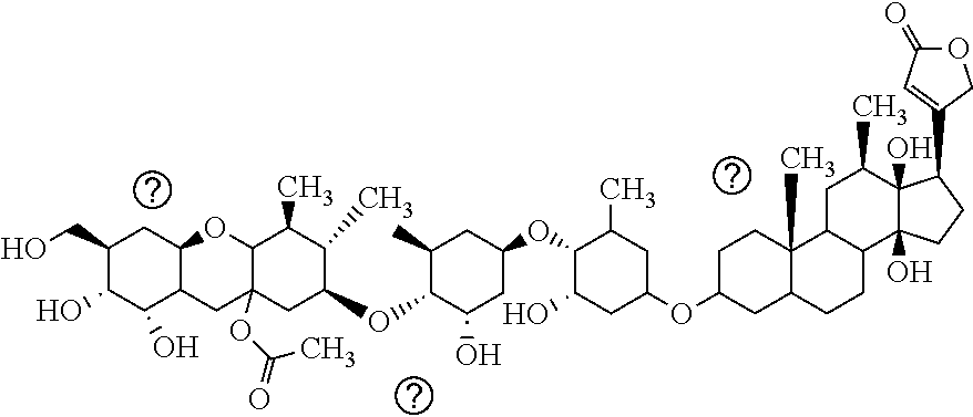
C1(CO)C(O)C(O)C2C(C1)OC1C(OC(=O)C)(C2)CC(OC2C(O)CC(OC3C(O)CC(OC4CC5C(C)(CC4)C4C(CC5)C5(O)C(O)(C(C)C4)C(C4=CC(=O)OC4)CC5)CC3C)CC2C)C(C)C1C
